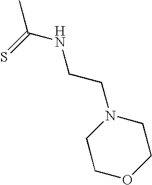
CC(=S)NCCN1CCOCC1
